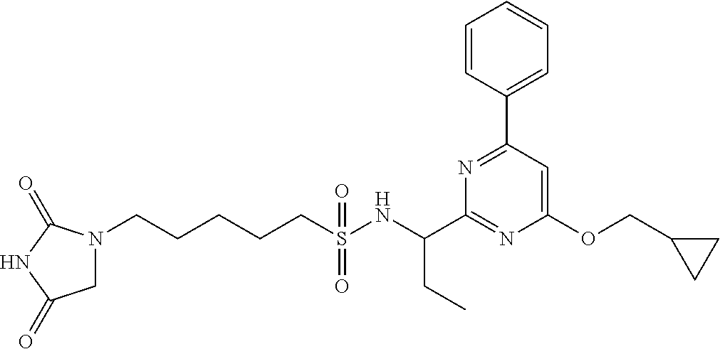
N1(CCCCCS(NC(CC)C2=NC(OCC3CC3)=CC(C3=CC=CC=C3)=N2)(=O)=O)CC(=O)NC1=O
